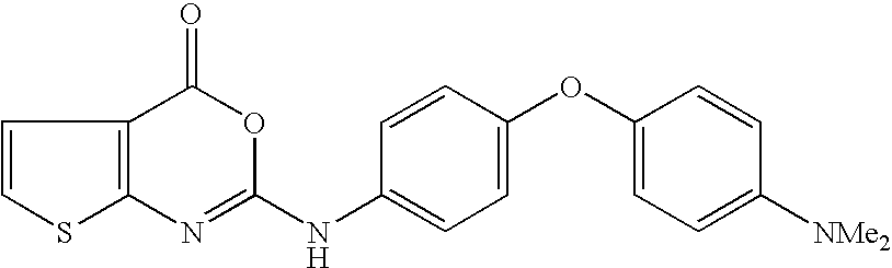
C12=C(C(=O)OC(NC3=CC=C(OC4=CC=C([NMe2])C=C4)C=C3)=N1)C=CS2
